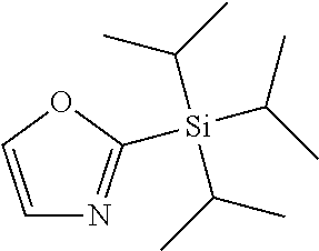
C1=COC([Si](C(C)C)(C(C)C)C(C)C)=N1
